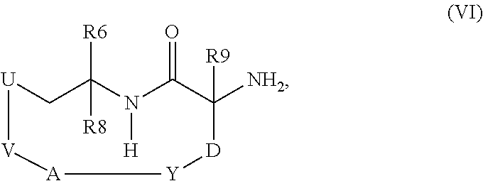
[U]1CC([R6])([R8])N([H])C(=O)C([NH2])([R9])[D][Y][A][V]1
